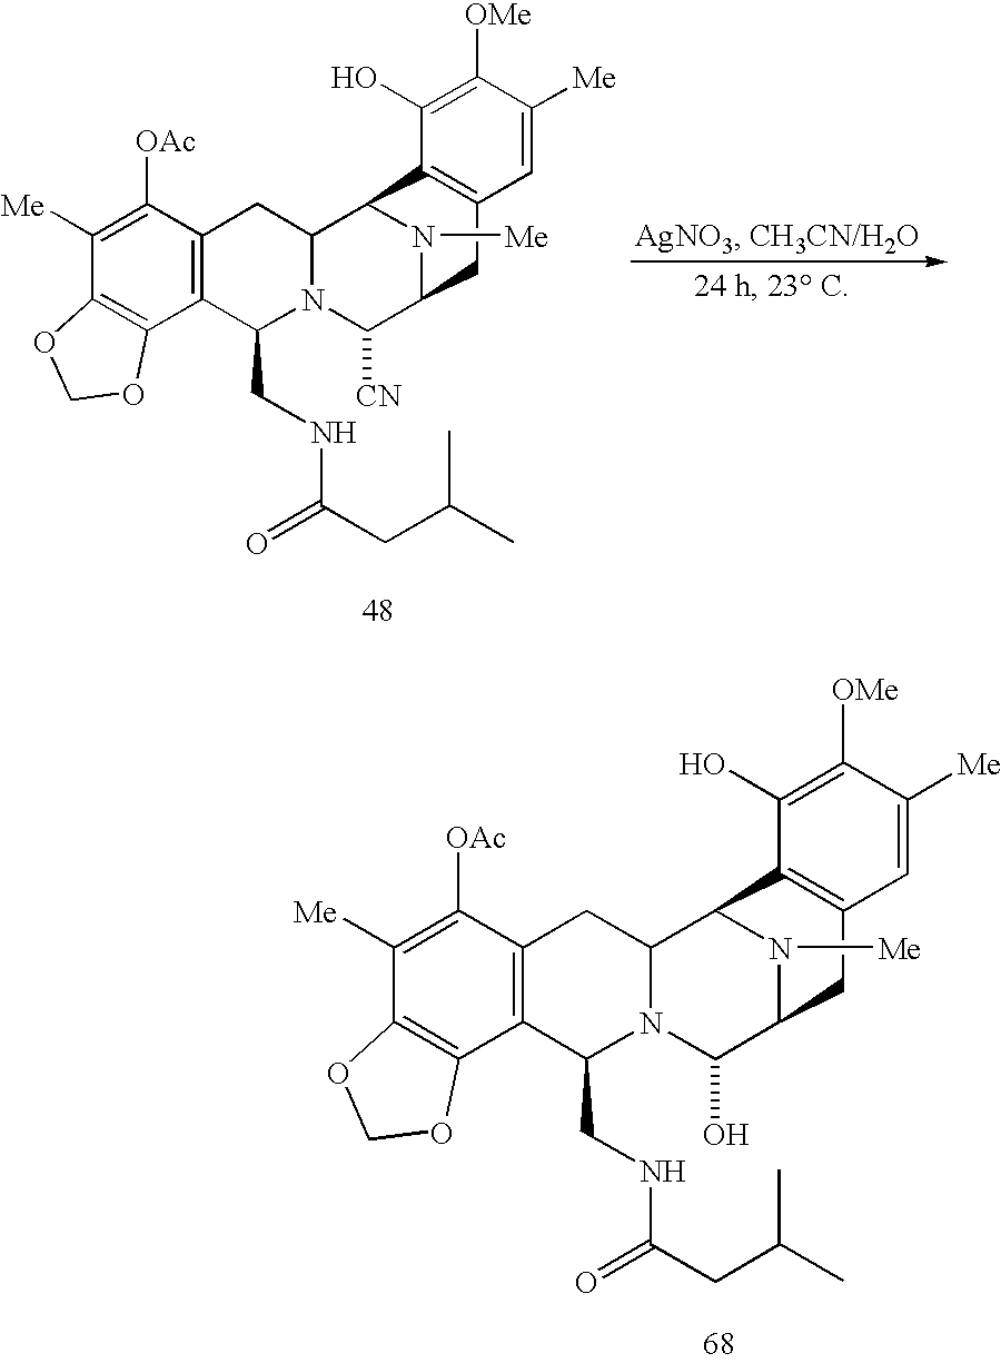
C12=C(C([OAc])=C([Me])C3=C1OCO3)CC1N(C2CNC(CC(C)C)=O)C([CN])C2N([Me])C1C1=C(C2)C=C([Me])C([OMe])=C1O.C12=C(C([OAc])=C([Me])C3=C1OCO3)CC1N(C2CNC(CC(C)C)=O)C(O)C2N([Me])C1C1=C(C2)C=C([Me])C([OMe])=C1O
